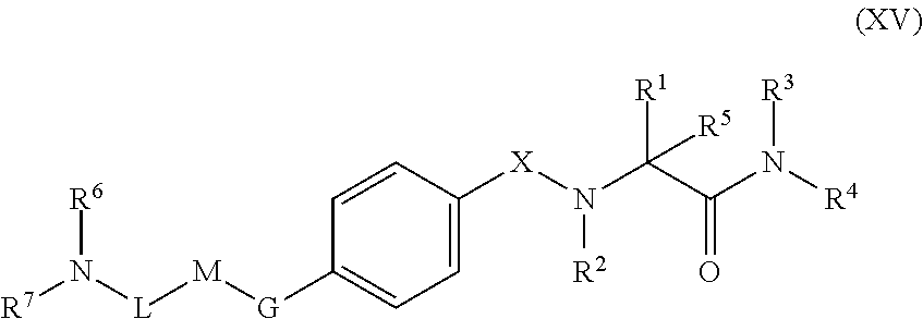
C1=CC([X]N([R2])C(C(N([R4])[R3])=O)([R1])[R5])=CC=C1[G][M][L]N([R7])[R6]
